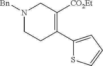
C1(C2=C([CO2Et])CN([Bn])CC2)=CC=CS1
